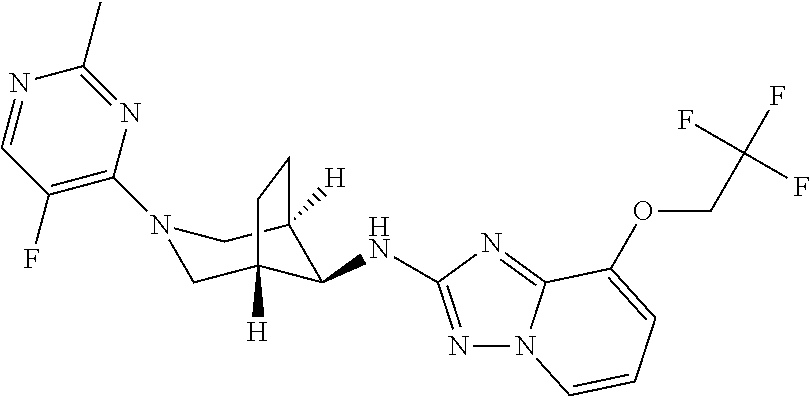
N1(C2=C(F)C=NC(C)=N2)CC2([H])C(NC3=NN4C(=N3)C(OCC(F)(F)F)=CC=C4)C([H])(C1)CC2
